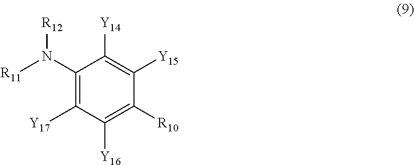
C1(N([R11])[R12])=C([Y17])C([Y16])=C([R10])C([Y15])=C1[Y14]
